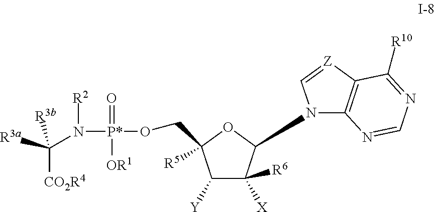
C1([Y])C([X])([R6])C(N2C3=C([Z]=C2)C([R10])=NC=N3)OC1([R5])CO[P*](=O)([OR1])N([R2])C([R3a])([CO2R4])[R3b]
